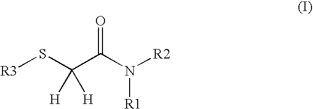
[R3]SC(C(N([R2])[R1])=O)([H])[H]
